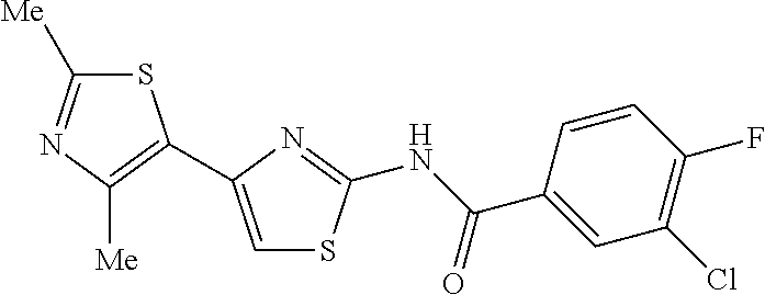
S1C([Me])=NC([Me])=C1C1=CSC(NC(C2=CC(Cl)=C(F)C=C2)=O)=N1
